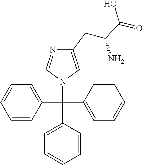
C1=CC(C(C2=CC=CC=C2)(N2C=C(CC(C(O)=O)N)N=C2)C2=CC=CC=C2)=CC=C1
